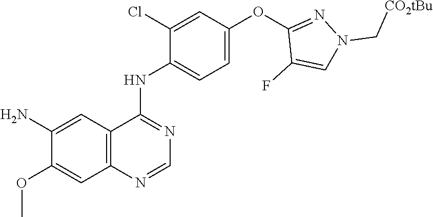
NC1=CC2=C(C=C1OC)N=CN=C2NC1=CC=C(OC2=NN(C[CO2tBu])C=C2F)C=C1Cl
